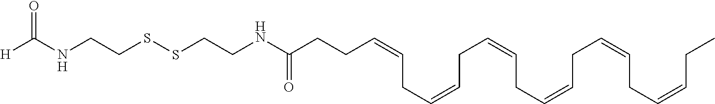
C(CCC=CCC=CCC=CCC=CCC=CCC=CCC)(=O)NCCSSCCNC([H])=O
